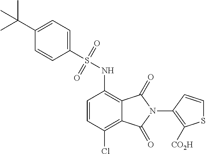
C1=CC(Cl)=C2C(=C1NS(=O)(=O)C1=CC=C(C(C)(C)C)C=C1)C(=O)N(C1=C([CO2H])SC=C1)C2=O
